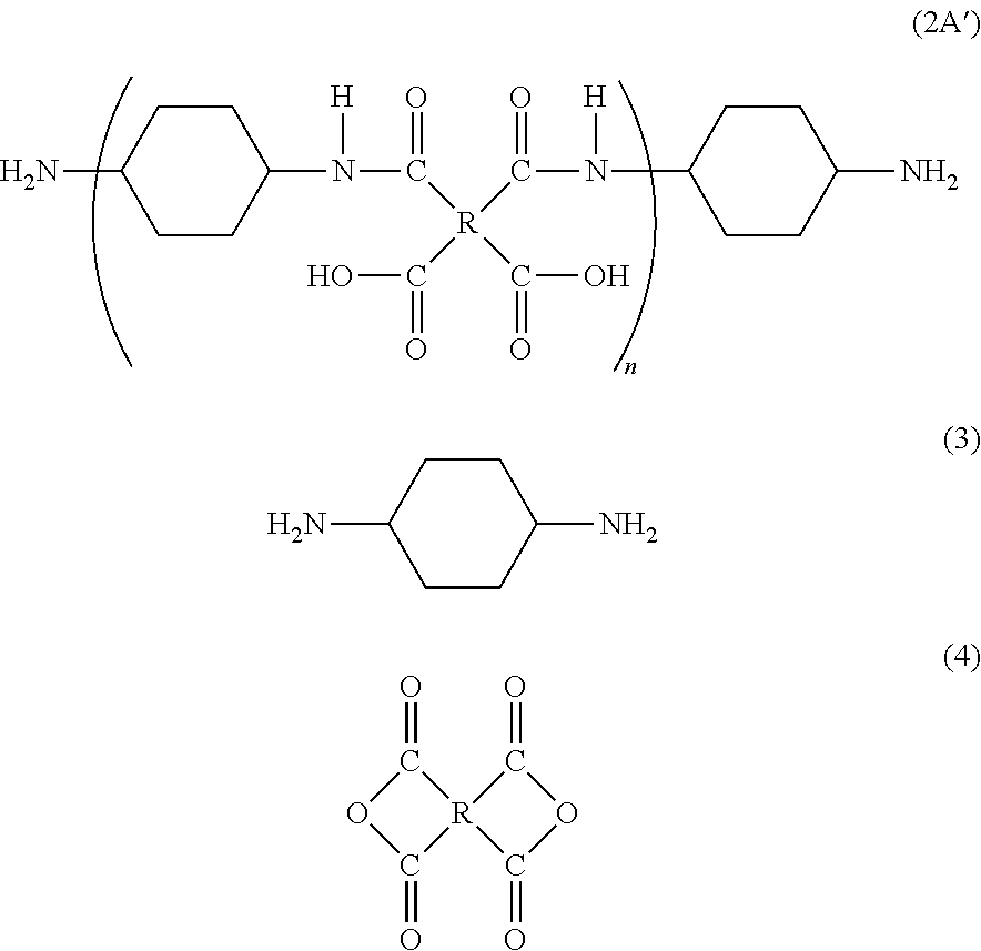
C1(N([H])C(=O)[R](C(N([H])C2CCC(N)CC2)=O)(C(O)=O)C(O)=O)CCC(N)CC1.C1(N)CCC(N)CC1.[R]12(C(=O)OC1=O)C(=O)OC2=O
